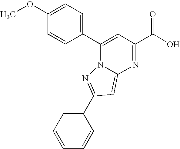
C12=CC(C3=CC=CC=C3)=NN1C(C1=CC=C(OC)C=C1)=CC(C(O)=O)=N2
